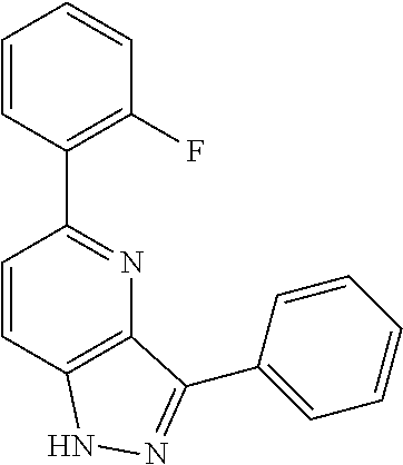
C1=CC(C2=NC3=C(C=C2)NN=C3C2=CC=CC=C2)=C(F)C=C1
